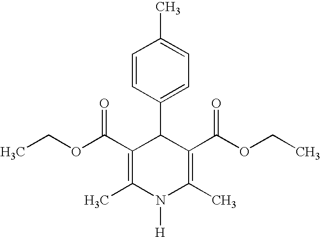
C1(C(OCC)=O)=C(C)N([H])C(C)=C(C(OCC)=O)C1C1=CC=C(C)C=C1
